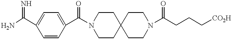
NC(C1=CC=C(C(N2CCC3(CC2)CCN(C(CCC[CO2H])=O)CC3)=O)C=C1)=N
